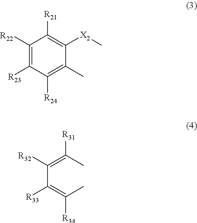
C1([R22])=C([R23])C([R24])=C(C)C([X2]C)=C1[R21].C(C(=C(C)[R34])[R33])(=C(C)[R31])[R32]
